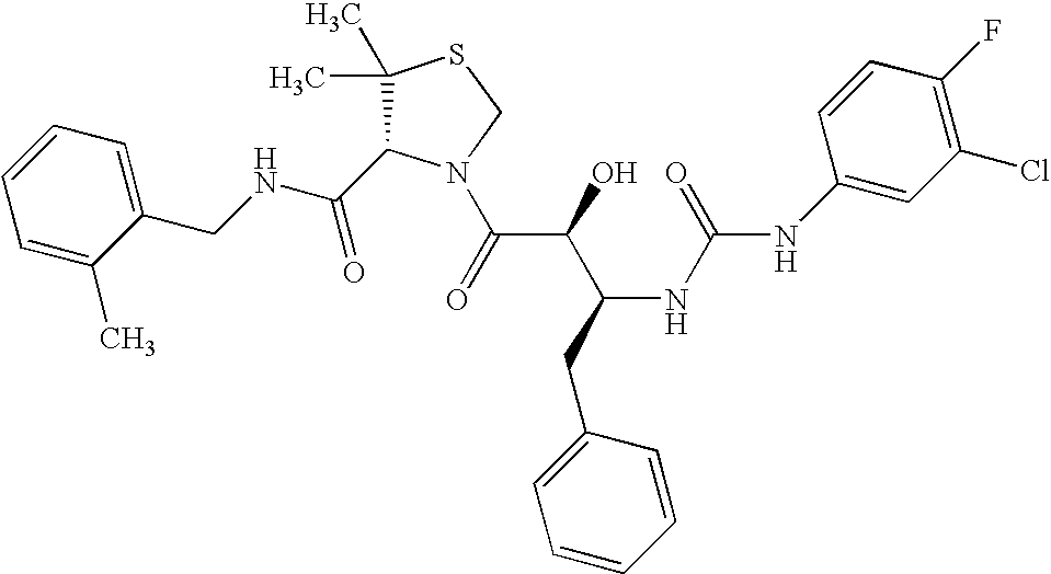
C(NCC1=CC=CC=C1C)(=O)C1C(C)(C)SCN1C(C(C(CC1=CC=CC=C1)NC(=O)NC1=CC(Cl)=C(F)C=C1)O)=O
